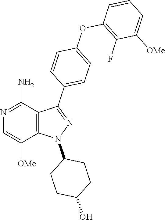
C12=C(C(N)=NC=C1[OMe])C(C1=CC=C(OC3=C(F)C([OMe])=CC=C3)C=C1)=NN2C1CCC(O)CC1
